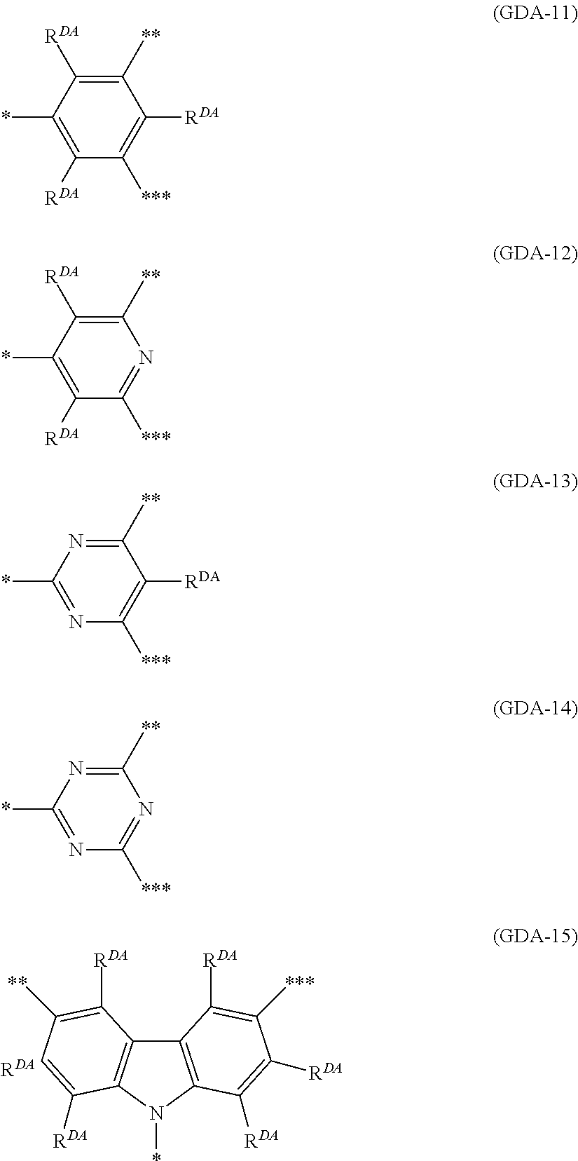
C12=C(N(*)C3=C1C([RDA])=C([**])C=C3[RDA])C([RDA])=C([RDA])C([***])=C2[RDA].[RDA].C1([**])=C([RDA])C(*)=C([RDA])C([***])=C1[RDA].C1([**])=C([RDA])C(*)=C([RDA])C([***])=N1.C1([**])=NC(*)=NC([***])=C1[RDA].C1([**])=NC(*)=NC([***])=N1
